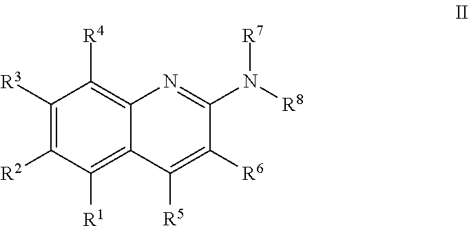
C1([R3])=C([R2])C([R1])=C2C(=C1[R4])N=C(N([R8])[R7])C([R6])=C2[R5]
